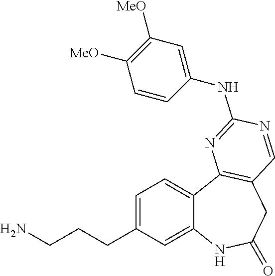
C1=C(CCCN)C=C2C(=C1)C1=C(CC(=O)N2)C=NC(NC2=CC([MeO])=C([MeO])C=C2)=N1
